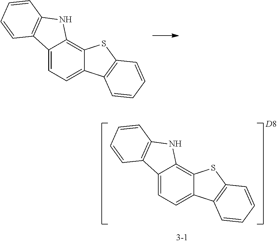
C12=CC=C3C(=C1NC1=C2C=CC=C1)SC1=C3C=CC=C1.C12=CC=C3C(=C1NC1=C2C=CC=C1)SC1=C3C=CC=C1
